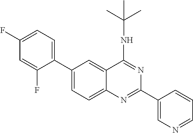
C1(C2=CC=C(F)C=C2F)=CC=C2C(=C1)C(NC(C)(C)C)=NC(C1=CN=CC=C1)=N2
